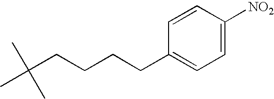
C1=C([NO2])C=CC(CCCCC(C)(C)C)=C1
